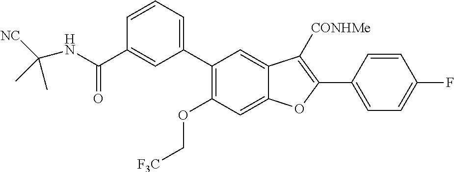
[NC]C(NC(C1=CC(C2=C(OC[F3C])C=C3C(=C2)C([CONHMe])=C(C2=CC=C(F)C=C2)O3)=CC=C1)=O)(C)C
